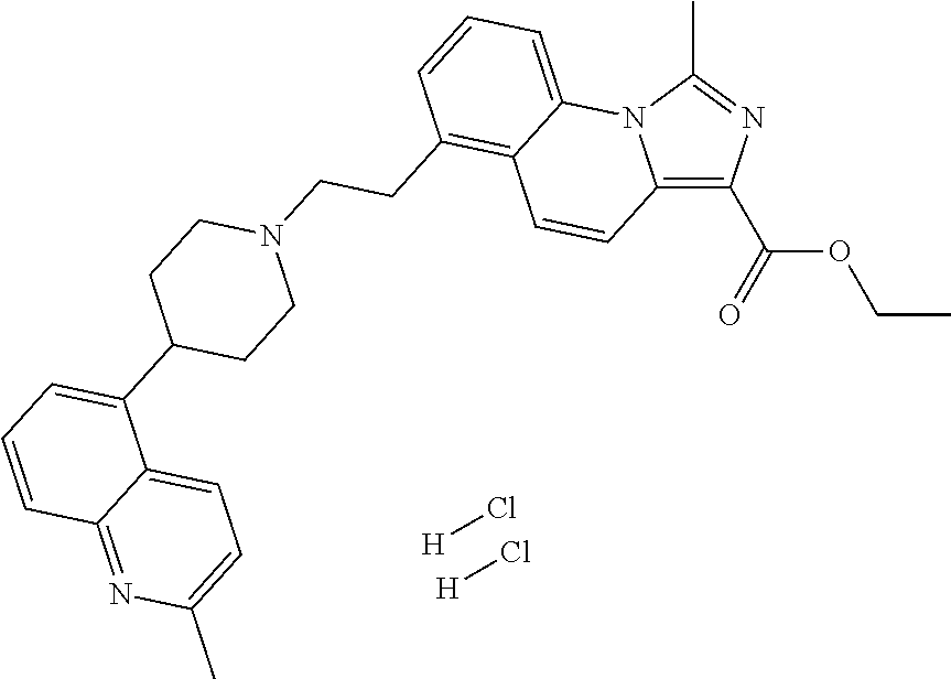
[H]Cl.[H]Cl.C12=C(C(=O)OCC)N=C(C)N1C1=CC=CC(CCN3CCC(C4=CC=CC5=NC(C)=CC=C45)CC3)=C1C=C2
